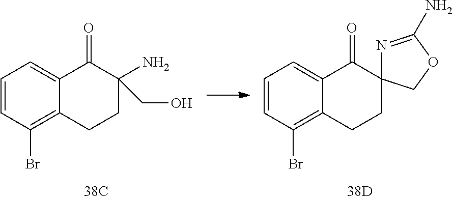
C1=CC(Br)=C2C(=C1)C(=O)C1(CC2)N=C(N)OC1.C1=CC(Br)=C2C(=C1)C(=O)C(N)(CO)CC2
